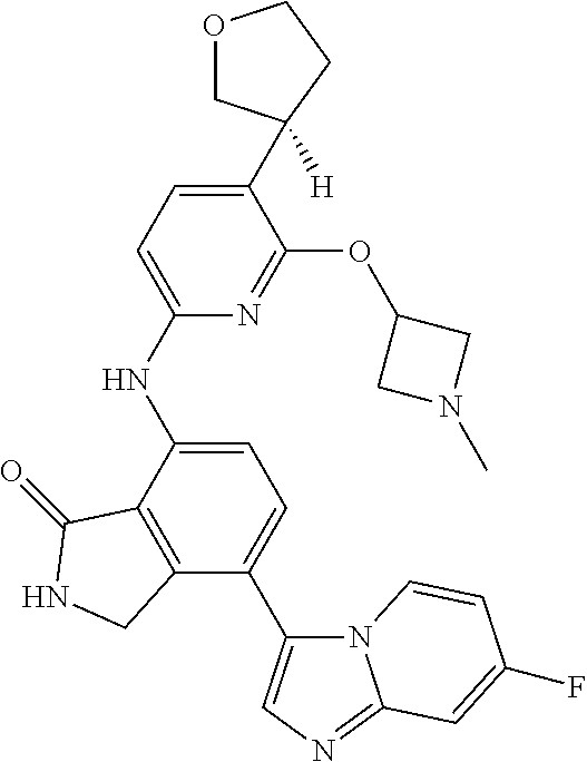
C12=C(C(NC3=CC=C(C4([H])COCC4)C(OC4CN(C)C4)=N3)=CC=C1C1=CN=C3N1C=CC(F)=C3)C(=O)NC2
